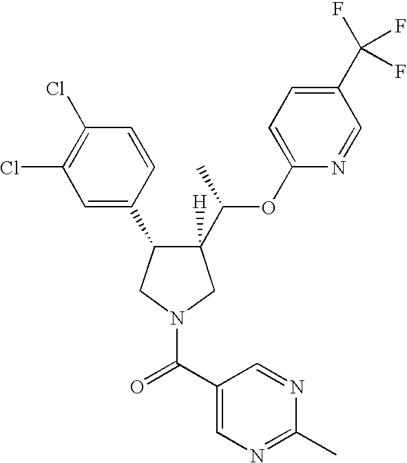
C1([H])(C(C)OC2=CC=C(C(F)(F)F)C=N2)C(C2=CC(Cl)=C(Cl)C=C2)CN(C(C2=CN=C(C)N=C2)=O)C1
